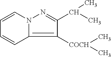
C1=CN2C(=C([COCH](C)C)C(C(C)C)=N2)C=C1
